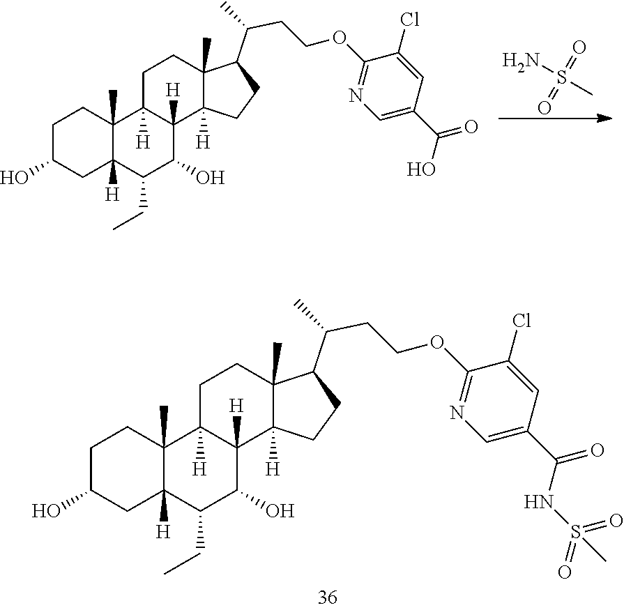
C1(C(=O)NS(=O)(=O)C)=CN=C(OCCC(C2C3(C)CCC4([H])C5(C)C([H])(C(CC)C(O)C4([H])C3([H])CC2)CC(O)CC5)C)C(Cl)=C1.NS(=O)(=O)C.C1(C(=O)O)=CN=C(OCCC(C2C3(C)CCC4([H])C5(C)C([H])(C(CC)C(O)C4([H])C3([H])CC2)CC(O)CC5)C)C(Cl)=C1
